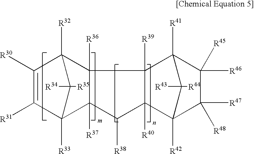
C1([R38])C2([R37])C3([R33])C([R34])([R35])C([R32])(C2([R36])C2([R39])C1([R40])C1([R42])C([R47])([R48])C([R46])([R45])C2([R41])C1([R43])[R44])C([R30])=C3[R31]
